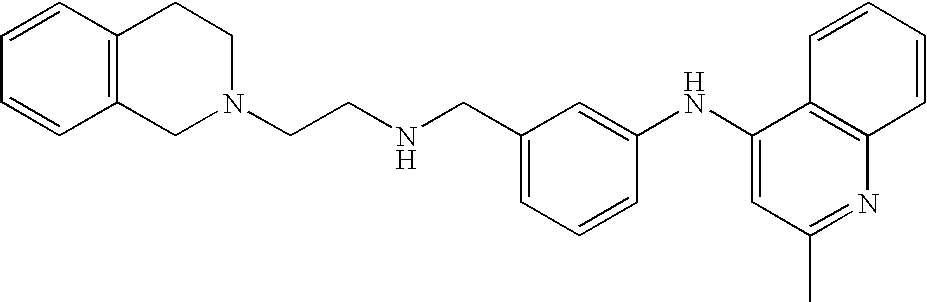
C1=CC=CC2=C1CCN(CCNCC1=CC=CC(NC3=CC(C)=NC4=C3C=CC=C4)=C1)C2
